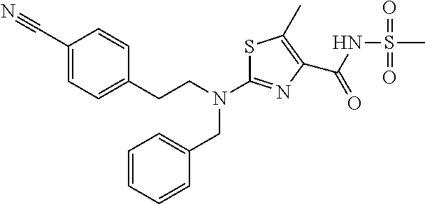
C(N(C1=NC(C(NS(C)(=O)=O)=O)=C(C)S1)CC1=CC=CC=C1)CC1=CC=C(C#N)C=C1
